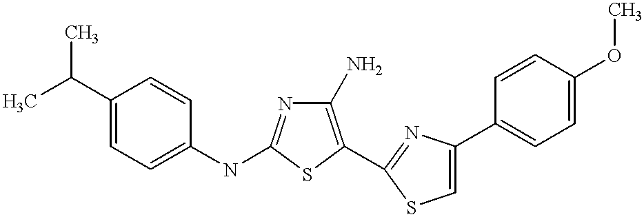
C1(N)=C(C2=NC(C3=CC=C(OC)C=C3)=CS2)SC(NC2=CC=C(C(C)C)C=C2)=N1
